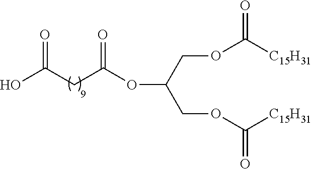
OC(CC(OC(COC([C15H31])=O)COC([C15H31])=O)=O)=O
